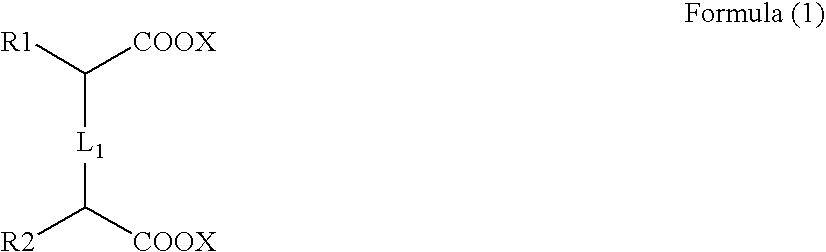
[R1]C([COOX])[L1]C([R2])[COOX]
